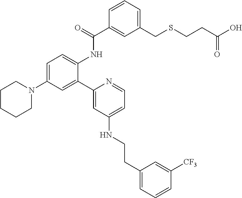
C1=C(N2CCCCC2)C=C(C2=CC(NCCC3=CC=CC([CF3])=C3)=CC=N2)C(NC(C2=CC(CSCCC(O)=O)=CC=C2)=O)=C1
